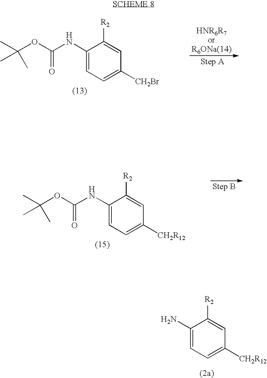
C1(NC(OC(C)(C)C)=O)=CC=C([CH2Br])C=C1[R2].C1(NC(OC(C)(C)C)=O)=CC=C([CH2R12])C=C1[R2].C1(N)=CC=C([CH2R12])C=C1[R2]
